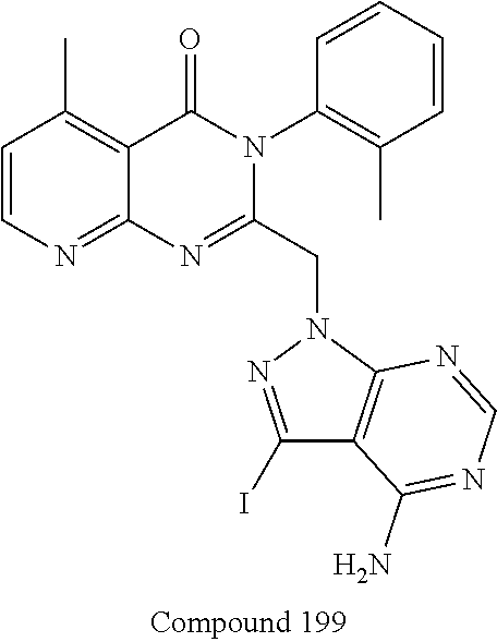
C1=CN=C2C(=C1C)C(=O)N(C1=C(C)C=CC=C1)C(CN1N=C(I)C3=C1N=CN=C3N)=N2
